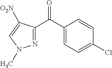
N1=C(C(C2=CC=C(Cl)C=C2)=O)C([O2N])=CN1C
